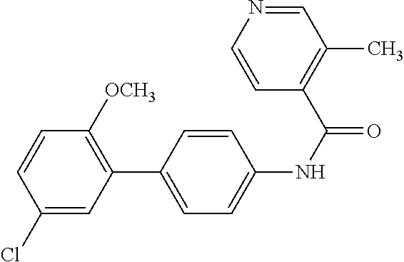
C1(Cl)=CC(C2=CC=C(NC(=O)C3=C(C)C=NC=C3)C=C2)=C([OCH3])C=C1
